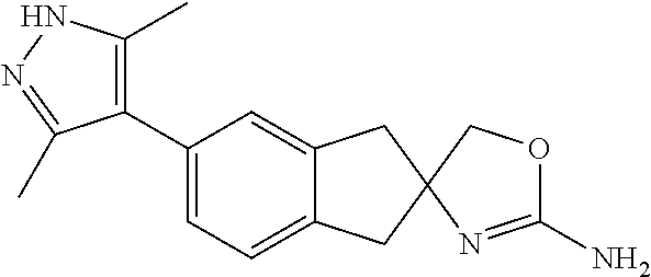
C1(C2=CC=C3C(=C2)CC2(C3)COC(N)=N2)=C(C)NN=C1C
